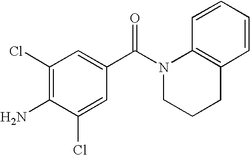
C1(N)=C(Cl)C=C(C(N2C3=C(CCC2)C=CC=C3)=O)C=C1Cl
